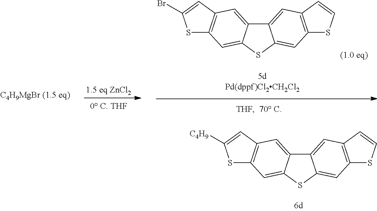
[C4H9MgBr (1.5 eq)].S1C(Br)=CC2=C1C=C1SC3=CC4=C(C=CS4)C=C3C1=C2.S1C2=CC3=C(C=C2C2=CC4=C(C=C12)SC([C4H9])=C4)C=CS3
